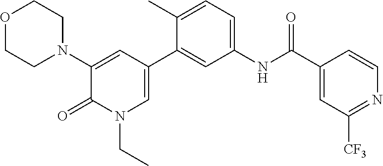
O1CCN(C2=CC(C3=CC(NC(C4=CC([CF3])=NC=C4)=O)=CC=C3C)=CN(CC)C2=O)CC1
